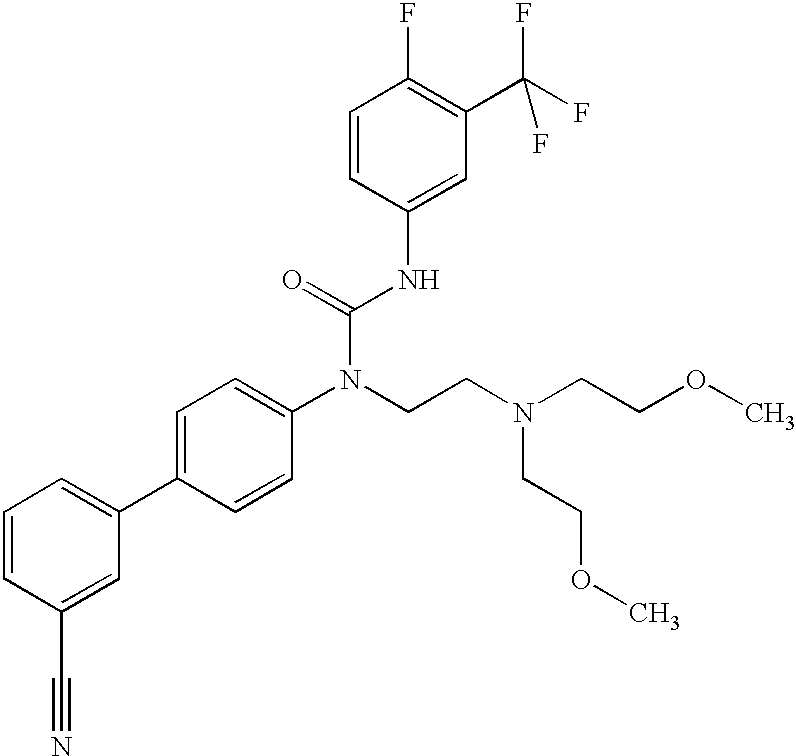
C1=CC(C#N)=CC(C2=CC=C(N(CCN(CCOC)CCOC)C(=O)NC3=CC(C(F)(F)F)=C(F)C=C3)C=C2)=C1
